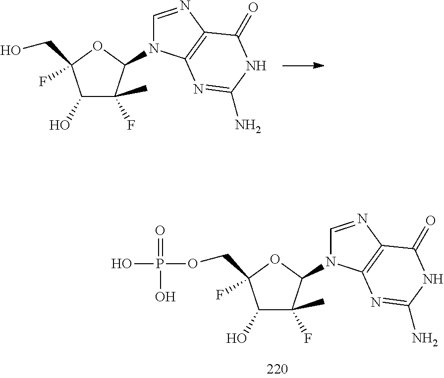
C1(O)C(F)(C)C(N2C=NC3=C2N=C(N)NC3=O)OC1(CO)F.C1(O)C(F)(C)C(N2C=NC3=C2N=C(N)NC3=O)OC1(COP(=O)(O)O)F
